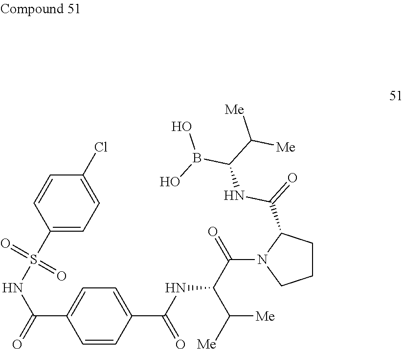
C1(C(NC(C(=O)N2CCCC2C(=O)NC(B(O)O)C([Me])[Me])C([Me])[Me])=O)=CC=C(C(=O)NS(C2=CC=C(Cl)C=C2)(=O)=O)C=C1
